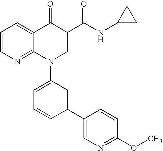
C1=CN=C2C(=C1)C(=O)C(C(NC1CC1)=O)=CN2C1=CC=CC(C2=CN=C(OC)C=C2)=C1
